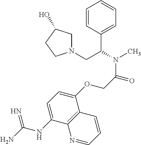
C1=CC(C(CN2CC(O)CC2)N(C)C(COC2=CC=C(NC(=N)N)C3=C2C=CC=N3)=O)=CC=C1
